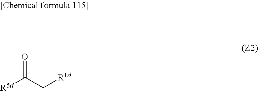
C([R5d])(=O)C[R1d]
